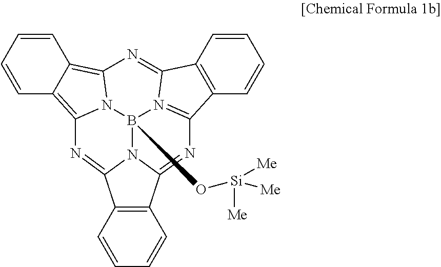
C1=CC=CC2=C3N4C(=C12)N=C1C2=C(C=CC=C2)C2=N1B4(O[Si]([Me])([Me])[Me])N1C(=N3)C3=C(C1=N2)C=CC=C3
